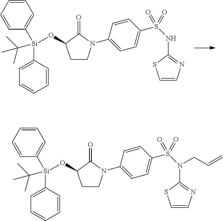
C1=CC([Si](C2=CC=CC=C2)(OC2CCN(C3=CC=C(S(NC4=NC=CS4)(=O)=O)C=C3)C2=O)C(C)(C)C)=CC=C1.C1=CC([Si](C2=CC=CC=C2)(OC2CCN(C3=CC=C(S(N(C4=NC=CS4)CC=C)(=O)=O)C=C3)C2=O)C(C)(C)C)=CC=C1
